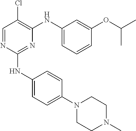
N1=C(NC2=CC=C(N3CCN(C)CC3)C=C2)N=CC(Cl)=C1NC1=CC=CC(OC(C)C)=C1
